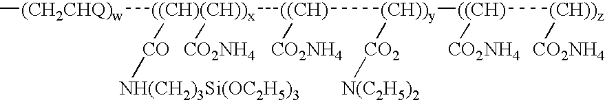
C[(CH2CHQ)w][((CH)(CH))x]([((CH)]([(CH))y]([CO2][N(C2H5)2])[((CH)]([(CH))z][CO2NH4])[CO2NH4])[CO2NH4])([CO][NH(CH2)3Si(OC2H5)3])[CO2NH4]
